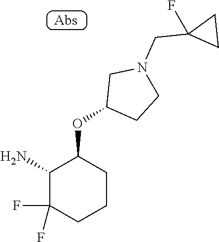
C1(N)C(F)(F)CCCC1OC1CCN(CC2(F)CC2)C1
